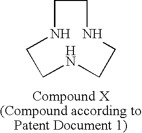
C1NCCNCCNC1
